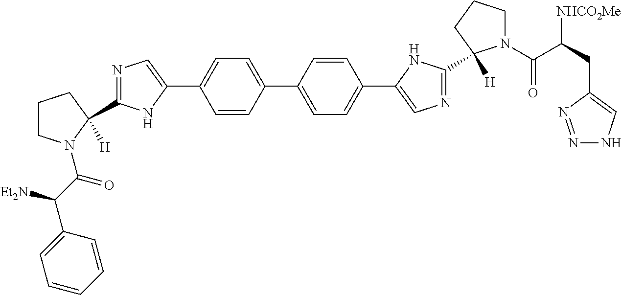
N1=C(C2([H])N(C(C([Et2N])C3=CC=CC=C3)=O)CCC2)NC(C2=CC=C(C3=CC=C(C4=CN=C(C5([H])N(C(C([NHCO2Me])CC6=CNN=N6)=O)CCC5)N4)C=C3)C=C2)=C1
